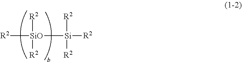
[R2][SiO]([R2])([R2])[Si]([R2])([R2])[R2]
